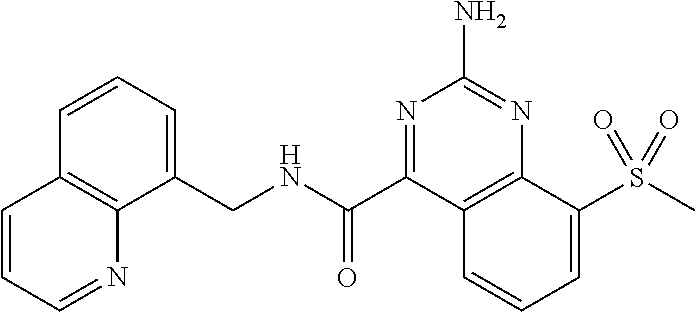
C1(CNC(C2=NC(N)=NC3=C2C=CC=C3S(C)(=O)=O)=O)=CC=CC2=C1N=CC=C2
